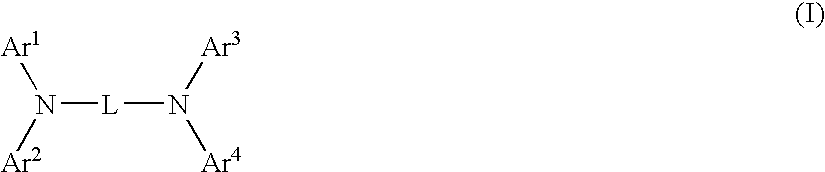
[L](N([Ar1])[Ar2])N([Ar3])[Ar4]
